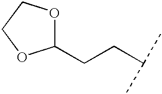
C1(CCC(C)C)OCCO1
